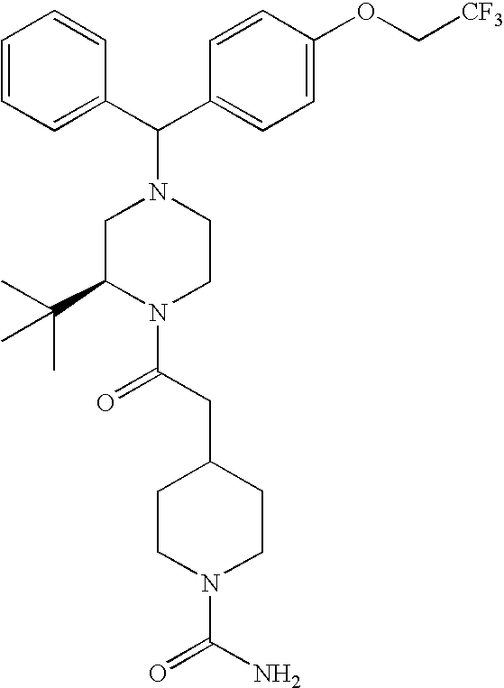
C(C1=CC=C(OC[CF3])C=C1)(N1CC(C(C)(C)C)N(C(CC2CCN(C(N)=O)CC2)=O)CC1)C1=CC=CC=C1
